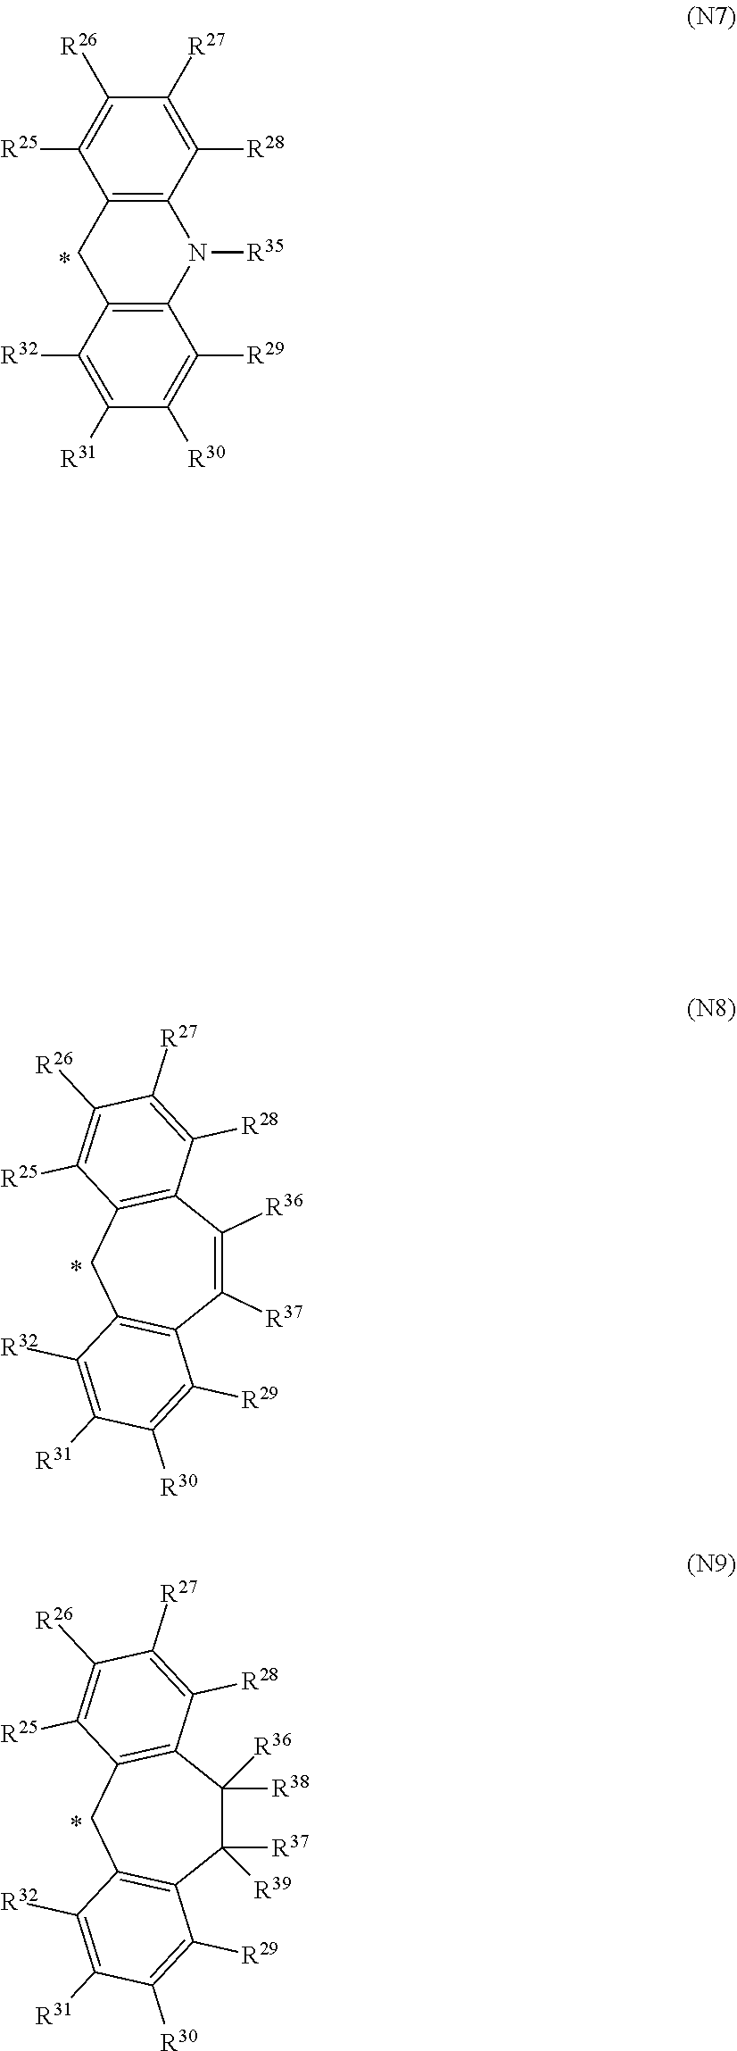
C1([R37])=C([R36])C2=C(CC3=C1C([R29])=C([R30])C([R31])=C3[R32])C([R25])=C([R26])C([R27])=C2[R28].C1([R39])([R37])C([R36])([R38])C2=C(CC3=C1C([R29])=C([R30])C([R31])=C3[R32])C([R25])=C([R26])C([R27])=C2[R28].[R32]C1=C([R31])C([R30])=C([R29])C2=C1CC1=C(C([R28])=C([R27])C([R26])=C1[R25])N2[R35]
